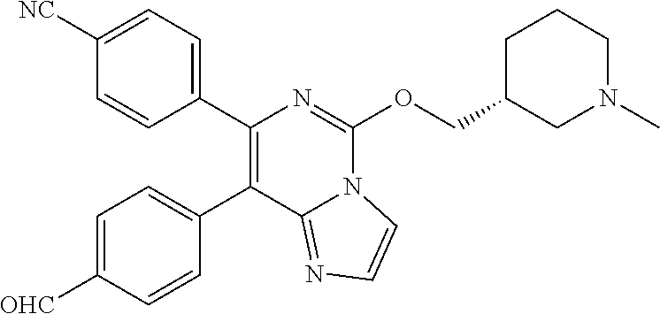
C1=C([OHC])C=CC(C2=C(C3=CC=C([NC])C=C3)N=C(OCC3CN(C)CCC3)N3C2=NC=C3)=C1
